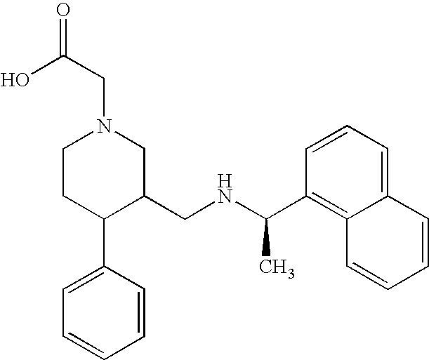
C1CC(C2=CC=CC=C2)C(CNC(C2=C3C(=CC=C2)C=CC=C3)C)CN1CC(=O)O
